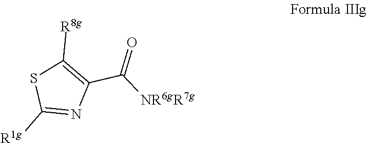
C1([R1g])=NC(C([NR6gR7g])=O)=C([R8g])S1
